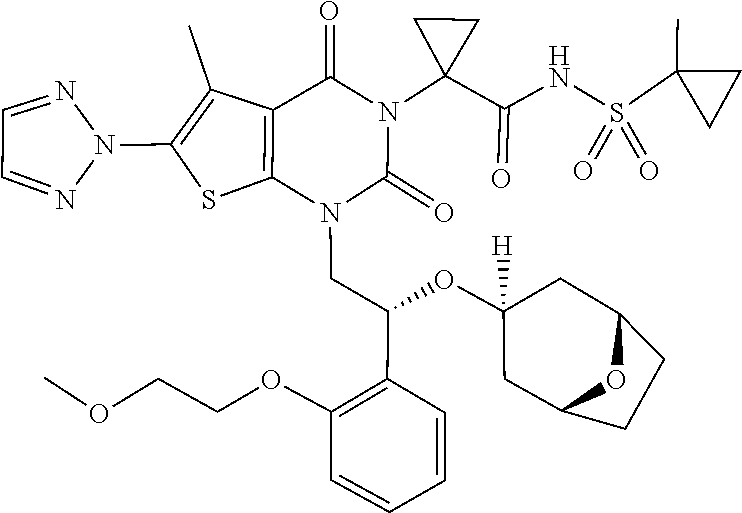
O(C)CCOC1=C(C(OC2([H])CC3CCC(C2)O3)CN2C(=O)N(C3(C(=O)NS(=O)(=O)C4(C)CC4)CC3)C(=O)C3=C2SC(N2N=CC=N2)=C3C)C=CC=C1
